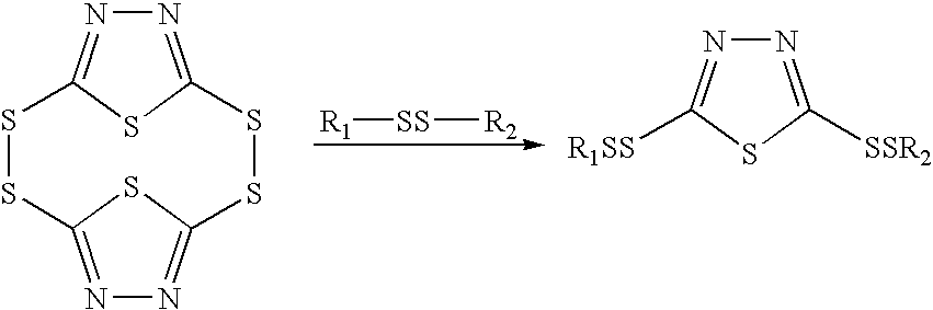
N1=C2SC(=N1)SSC1=NN=C(SS2)S1.[SS]([R1])[R2].N1=C([SSR2])SC([R1SS])=N1
